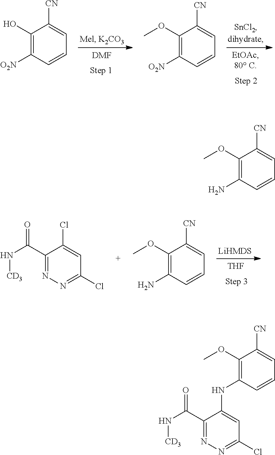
[DMF].C1(O)=C([O2N])C=CC=C1[CN].C1(OC)=C([O2N])C=CC=C1[CN].[THF].C1(C(N[CD3])=O)=NN=C(Cl)C=C1Cl.C1(OC)=C(N)C=CC=C1[CN].C1(OC)=C(N)C=CC=C1[CN].C1(C(N[CD3])=O)=NN=C(Cl)C=C1NC1=C(OC)C([CN])=CC=C1
